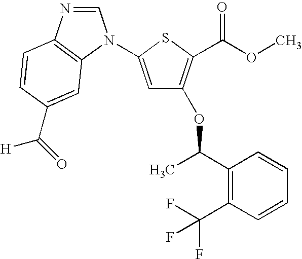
C1=C(N2C=NC3=C2C=C(C(=O)[H])C=C3)SC(C(=O)OC)=C1OC(C)C1=C(C(F)(F)F)C=CC=C1
